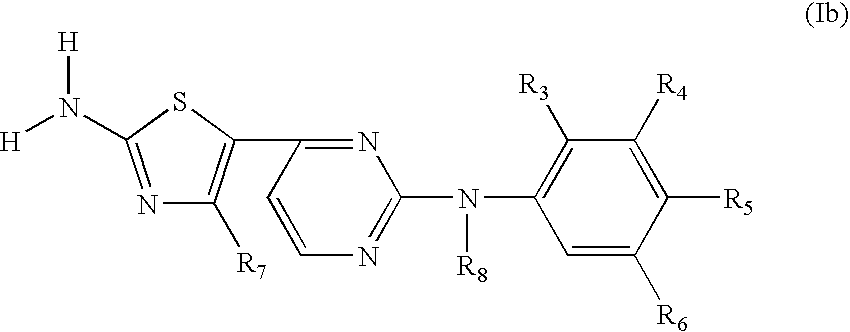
N1=C(N([H])[H])SC(C2=NC(N([R8])C3=C([R3])C([R4])=C([R5])C([R6])=C3)=NC=C2)=C1[R7]
